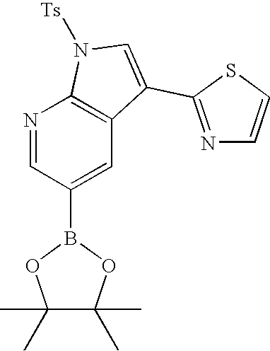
N1=CC(B2OC(C)(C)C(C)(C)O2)=CC2=C1N([Ts])C=C2C1=NC=CS1
